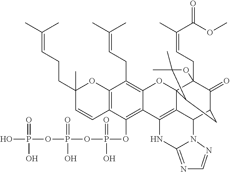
C12=C(C=CC(CCC=C(C)C)(C)O1)C(OP(OP(OP(O)(=O)O)(=O)O)(=O)O)=C1C(=C2CC=C(C)C)OC23C4(CC=C(C)C(OC)=O)C(=O)C(CC2C(C)(C)O4)C2C3=C1NC1=NC=NN21
